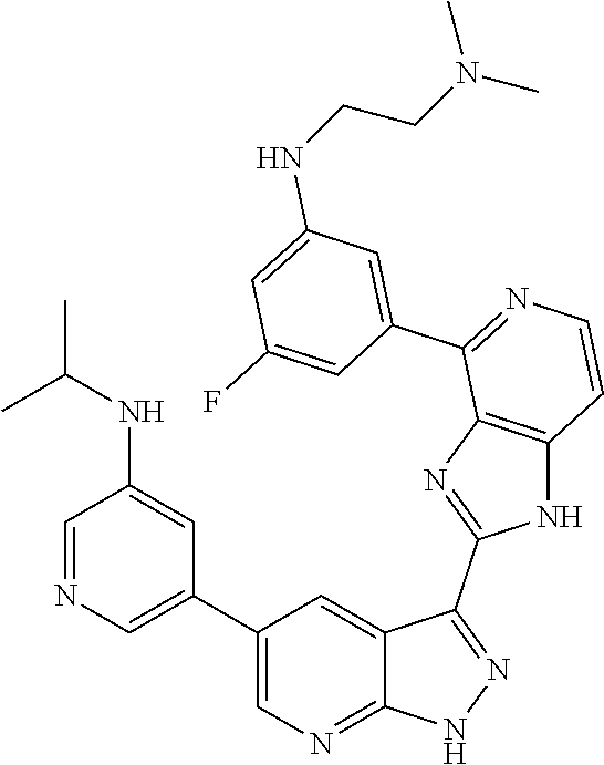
C1(C2=CN=CC(NC(C)C)=C2)=CN=C2C(=C1)C(C1=NC3=C(N1)C=CN=C3C1=CC(NCCN(C)C)=CC(F)=C1)=NN2
